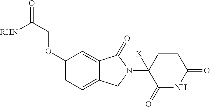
C1(OCC(=O)[RHN])=CC=C2C(=C1)C(=O)N(C1([X])C(=O)NC(=O)CC1)C2
